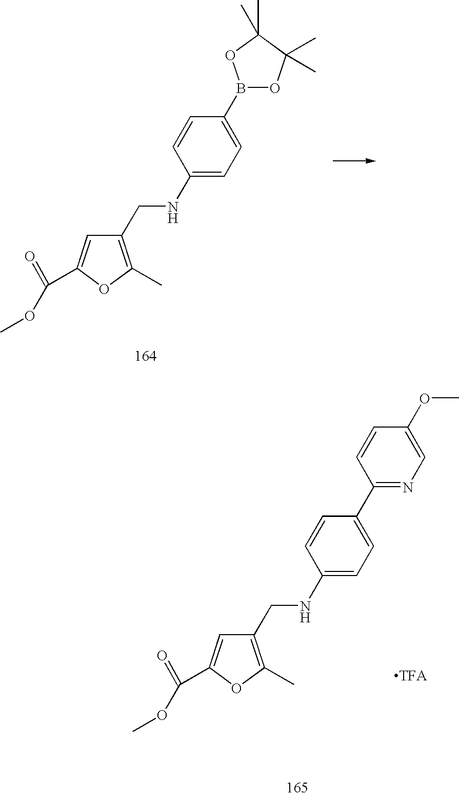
C(C1=C(C)OC(C(=O)OC)=C1)NC1=CC=C(B2OC(C)(C)C(C)(C)O2)C=C1.C(C1=C(C)OC(C(=O)OC)=C1)NC1=CC=C(C2=NC=C(OC)C=C2)C=C1
